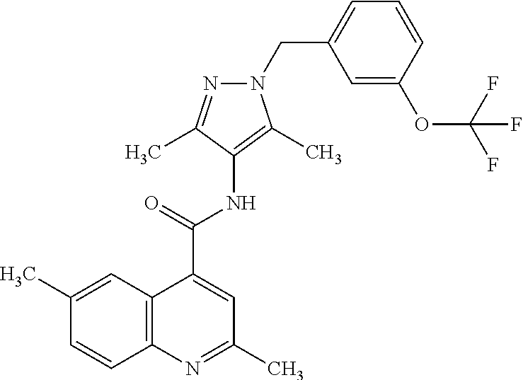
C12=C(N=C(C)C=C1C(=O)NC1=C(C)N(CC3=CC=CC(OC(F)(F)F)=C3)N=C1C)C=CC(C)=C2
